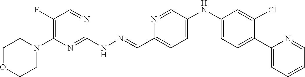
C1OCCN(C2=C(F)C=NC(NN=CC3=CC=C(NC4=CC=C(C5=CC=CC=N5)C(Cl)=C4)C=N3)=N2)C1
